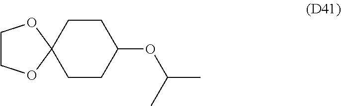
C1CC2(CCC1OC(C)C)OCCO2
